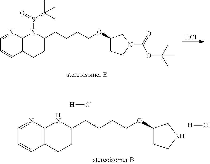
Cl.C(CCCOC1CCN(C(=O)OC(C)(C)C)C1)C1N(S(=O)C(C)(C)C)C2=C(C=CC=N2)CC1.C(CCCOC1CCNC1)C1NC2=C(C=CC=N2)CC1.[H]Cl.[H]Cl
